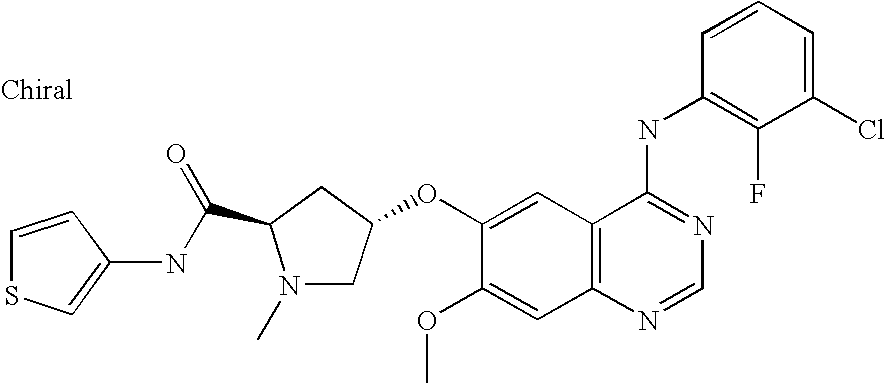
C1(Cl)=CC=CC(NC2=NC=NC3=C2C=C(OC2CN(C)C(C(NC4=CSC=C4)=O)C2)C(OC)=C3)=C1F
